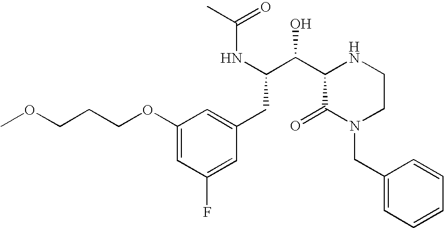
C(C(NC(=O)C)C(C1C(=O)N(CC2=CC=CC=C2)CCN1)O)C1=CC(OCCCOC)=CC(F)=C1
